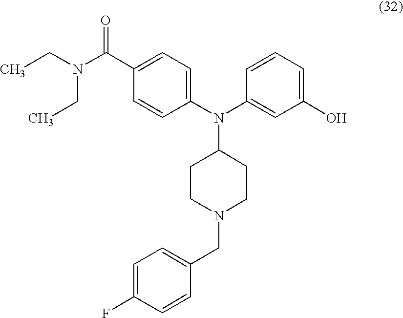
C1=CC(N(C2=CC(O)=CC=C2)C2CCN(CC3=CC=C(F)C=C3)CC2)=CC=C1C(N(CC)CC)=O
